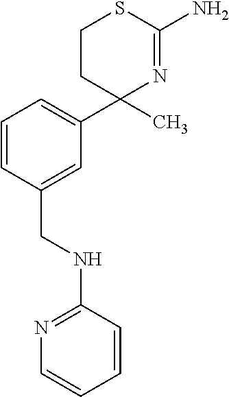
C1=C(CNC2=NC=CC=C2)C=CC=C1C1(C)N=C(N)SCC1
